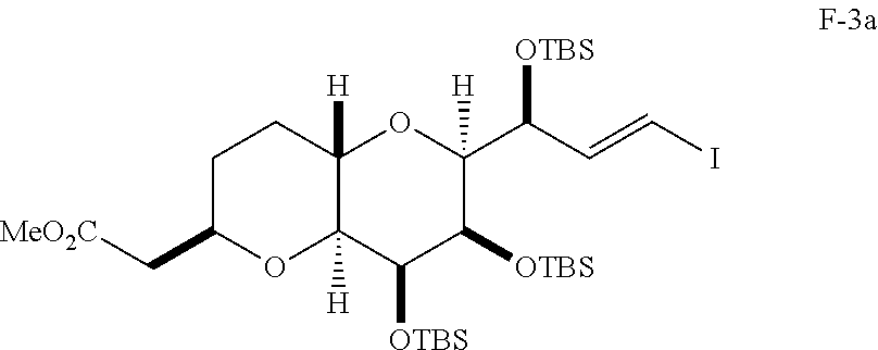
C1C(C[MeO2C])OC2([H])C([H])(C1)OC(C(C=CI)[OTBS])([H])C([OTBS])C2[OTBS]
